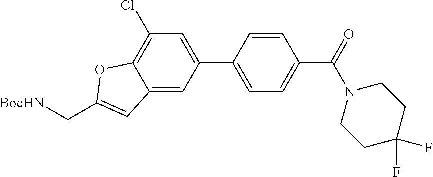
C12=CC(C3=CC=C(C(=O)N4CCC(F)(F)CC4)C=C3)=CC(Cl)=C1OC(C[BocHN])=C2
